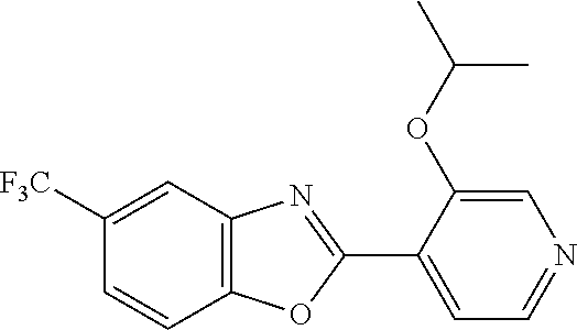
C12=C(C=C([F3C])C=C1)N=C(C1=CC=NC=C1OC(C)C)O2
